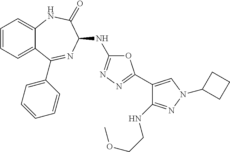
C1=CC=C2C(=C1)NC(=O)C(NC1=NN=C(C3=CN(C4CCC4)N=C3NCCOC)O1)N=C2C1=CC=CC=C1
